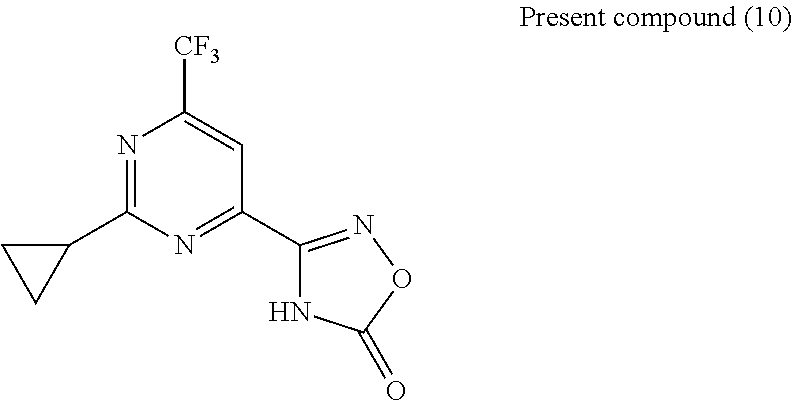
N1=C(C2CC2)N=C(C2=NOC(=O)N2)C=C1[CF3]
